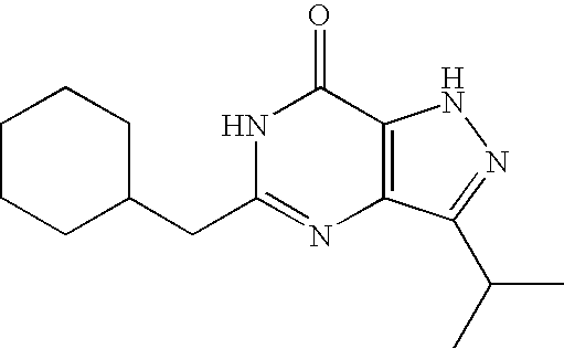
C1CCC(CC2=NC3=C(C(=O)N2)NN=C3C(C)C)CC1
